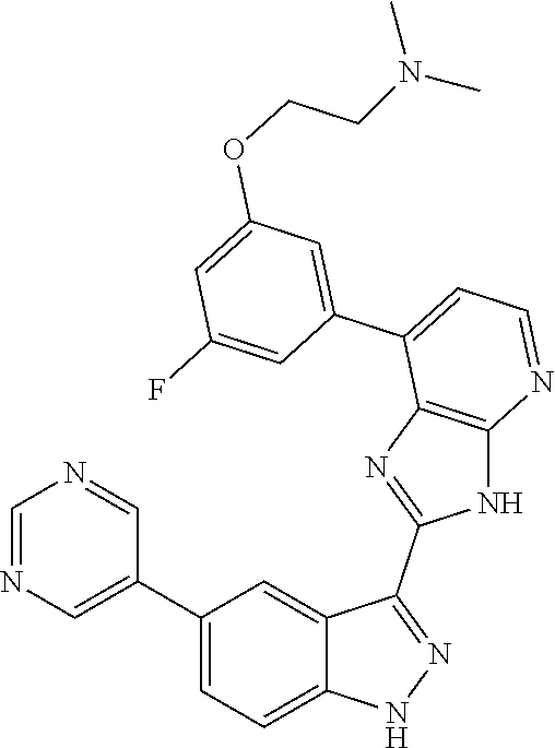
C1=NC=C(C2=CC=C3C(=C2)C(C2=NC4=C(N2)N=CC=C4C2=CC(OCCN(C)C)=CC(F)=C2)=NN3)C=N1
